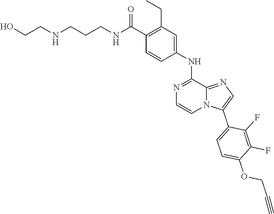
C(CNC(C1=C(CC)C=C(NC2=NC=CN3C2=NC=C3C2=CC=C(OCC#C)C(F)=C2F)C=C1)=O)CNCCO
